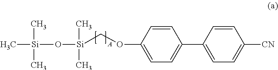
C[Si](C)(C)O[Si](C)(C)COC1=CC=C(C2=CC=C([CN])C=C2)C=C1
